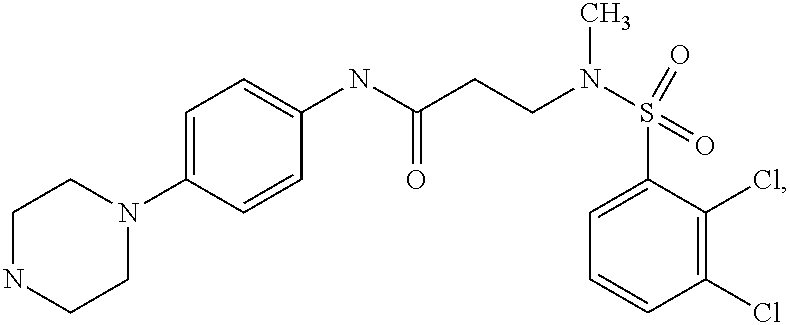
C1(NC(CCN(S(C2=CC=CC(Cl)=C2Cl)(=O)=O)C)=O)=CC=C(N2CCNCC2)C=C1
